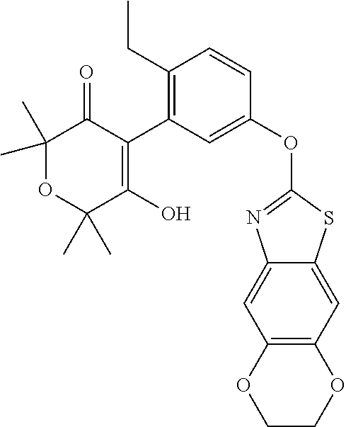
C1(C)(C)OC(C)(C)C(O)=C(C2=C(CC)C=CC(OC3=NC4=CC5=C(C=C4S3)OCCO5)=C2)C1=O
